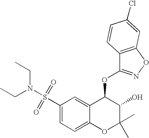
C1(S(=O)(=O)N(CC)CC)=CC=C2C(=C1)C(OC1=NOC3=C1C=CC(Cl)=C3)C(O)C(C)(C)O2
